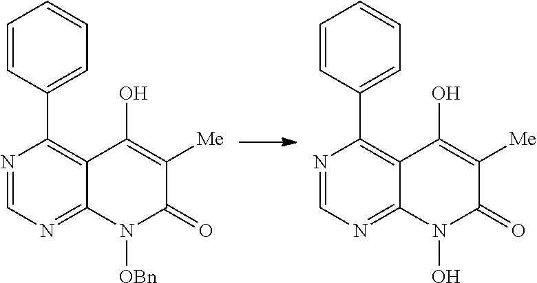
N1=CN=C2C(=C1C1=CC=CC=C1)C(O)=C([Me])C(=O)N2[OBn].N1=CN=C2C(=C1C1=CC=CC=C1)C(O)=C([Me])C(=O)N2O
